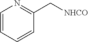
C1=CC=CC(C[NHCO])=N1
